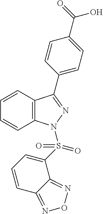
C1=CC2=C(C=C1)C(C1=CC=C(C(=O)O)C=C1)=NN2S(=O)(=O)C1=CC=CC2=NON=C21
